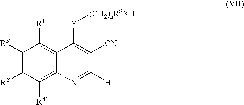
C1([R3])=C([R2])C([R4])=C2C(=C1[R1])C([Y][(CH2)nR8XH])=C([CN])C([H])=N2
